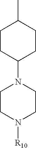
C1(N2CCN([R10])CC2)CCC(C)CC1
